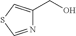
OCC1=CSC=N1
